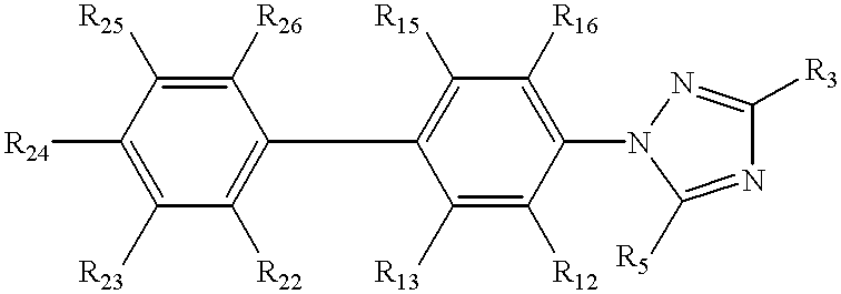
[R24]C1=C([R23])C([R22])=C(C2=C([R15])C([R16])=C(N3N=C([R3])N=C3[R5])C([R12])=C2[R13])C([R26])=C1[R25]
